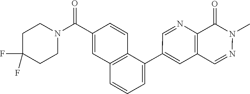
C1(C2=CC=CC3=C2C=CC(C(N2CCC(F)(F)CC2)=O)=C3)=CC2=C(N=C1)C(=O)N(C)N=C2
